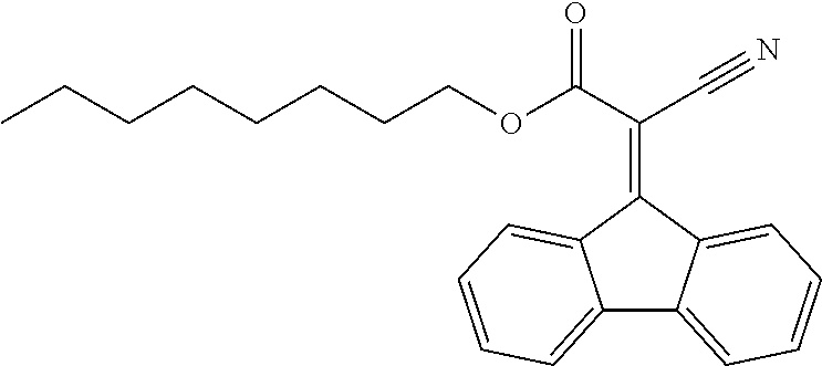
C12=CC=CC=C1C(=C(C(OCCCCCCCC)=O)C#N)C1=CC=CC=C21
